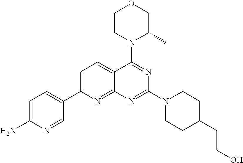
C1=C(N)N=CC(C2=CC=C3C(=N2)N=C(N2CCC(CCO)CC2)N=C3N2C(C)COCC2)=C1
